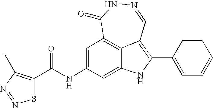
N1=CC2=C(C3=CC=CC=C3)NC3=CC(NC(=O)C4=C(C)N=NS4)=CC(=C23)C(=O)N1
